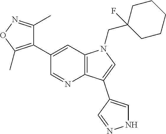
C12=C(C=C(C3=C(C)ON=C3C)C=N1)N(CC1(F)CCCCC1)C=C2C1=CNN=C1
